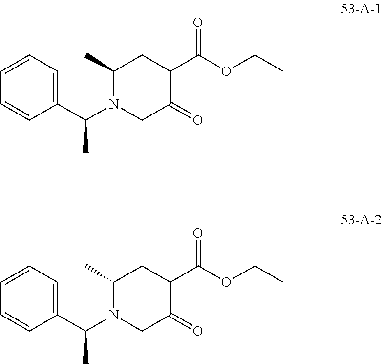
C1(C(N2CC(=O)C(C(OCC)=O)CC2C)C)=CC=CC=C1.C1(C(N2CC(=O)C(C(OCC)=O)CC2C)C)=CC=CC=C1
